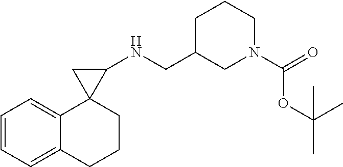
C1=CC=C2C(=C1)C1(CCC2)C(NCC2CN(C(=O)OC(C)(C)C)CCC2)C1
